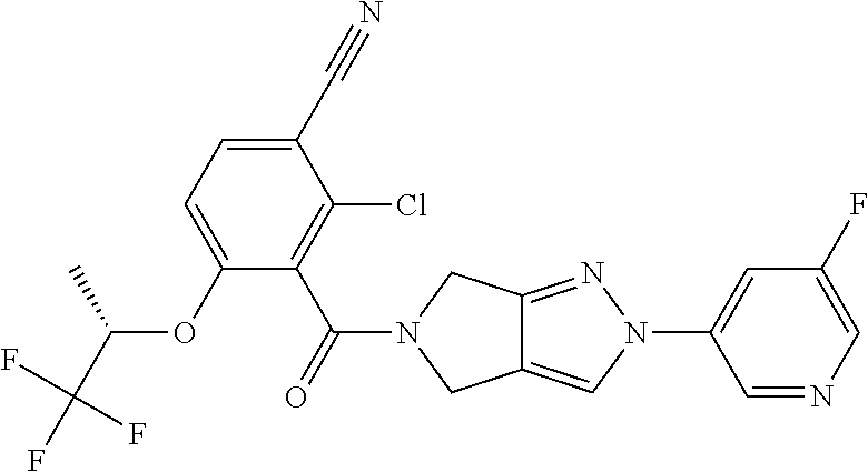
O(C1=CC=C(C#N)C(Cl)=C1C(=O)N1CC2=CN(C3=CC(F)=CN=C3)N=C2C1)C(C(F)(F)F)C
